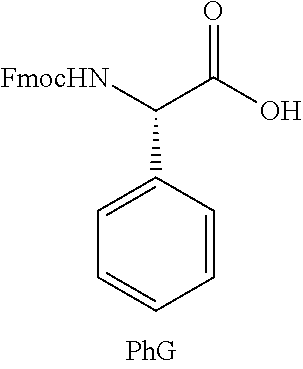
O=C(O)C([FmocHN])C1=CC=CC=C1
